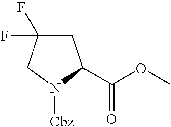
C1C(F)(F)CN([Cbz])C1C(OC)=O
